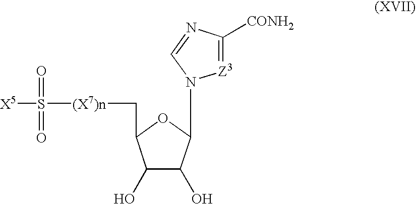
C1(O)C(O)C(N2C=NC([CONH2])=[Z3]2)OC1C[(X7)n]S([X5])(=O)=O
